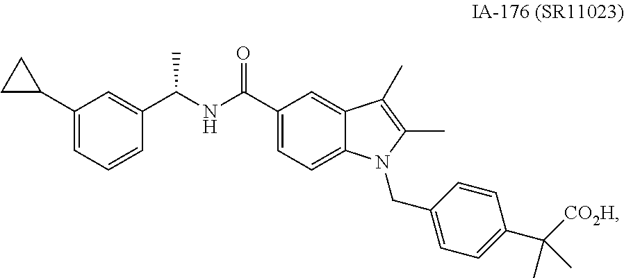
C1=C2C(=CC(C(NC(C)C3=CC(C4CC4)=CC=C3)=O)=C1)C(C)=C(C)N2CC1=CC=C(C([CO2H])(C)C)C=C1
